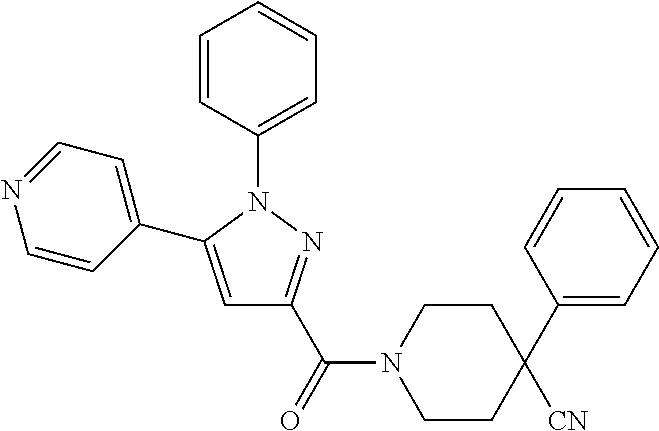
C1=CC(N2C(C3=CC=NC=C3)=CC(C(N3CCC(C4=CC=CC=C4)([CN])CC3)=O)=N2)=CC=C1
